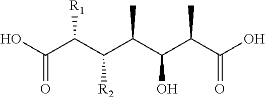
OC(C(C(C(C(C(C(O)=O)C)O)C)[R2])[R1])=O
